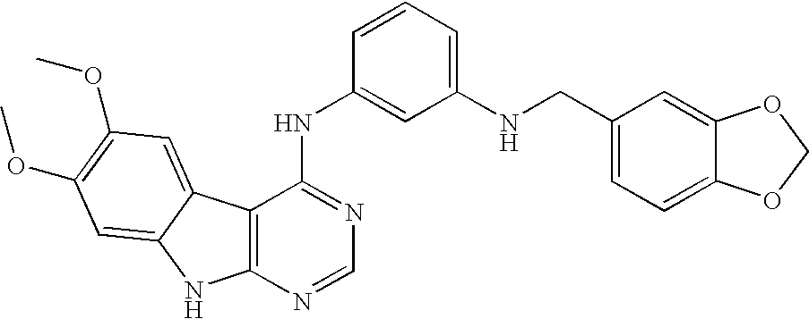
C12=C(N=CN=C1NC1=CC(NCC3=CC=C4C(=C3)OCO4)=CC=C1)NC1=CC(OC)=C(OC)C=C21
